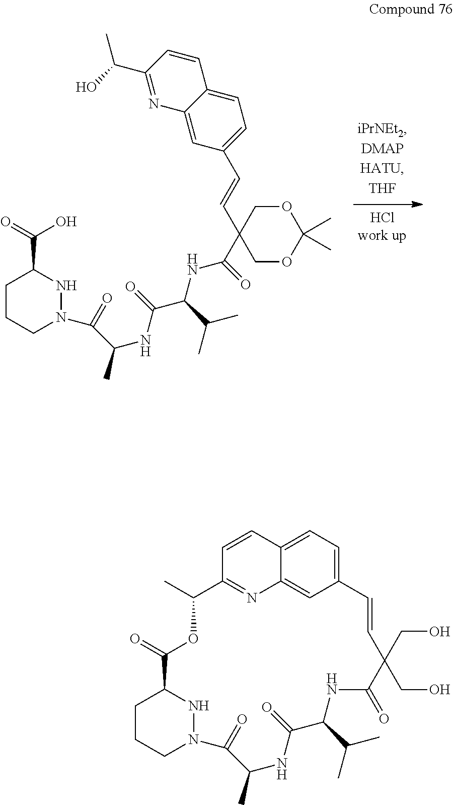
C1CCN(C(C(NC(C(C(C)C)NC(=O)C2(C=CC3=CC=C4C(=C3)N=C(C(O)C)C=C4)COC(C)(C)OC2)=O)C)=O)NC1C(=O)O.C1CCN2NC1C(=O)OC(C)C1=NC3=CC(=CC=C3C=C1)C=CC(CO)(CO)C(=O)NC(C(C)C)C(=O)NC(C)C2=O
